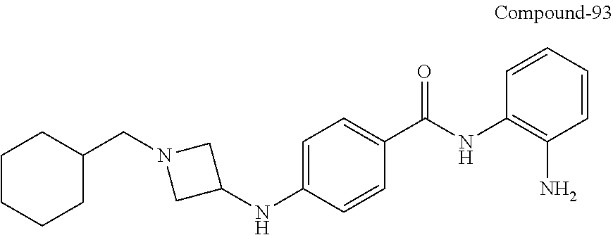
C1C(NC2=CC=C(C(=O)NC3=C(N)C=CC=C3)C=C2)CN1CC1CCCCC1
